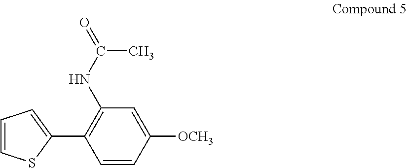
C1=CC([OCH3])=CC(NC(C)=O)=C1C1=CC=CS1
